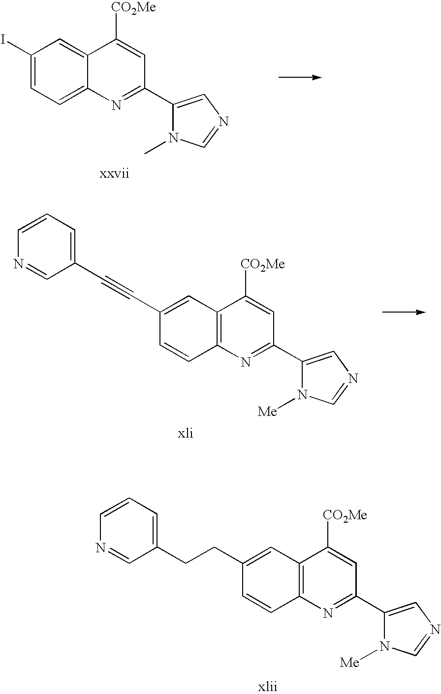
C1(I)=CC=C2C(=C1)C([CO2Me])=CC(C1=CN=CN1C)=N2.C1(C#CC2=CC=CN=C2)=CC2=C(C=C1)N=C(C1=CN=CN1[Me])C=C2[CO2Me].C1(CCC2=CC=CN=C2)=CC2=C(C=C1)N=C(C1=CN=CN1[Me])C=C2[CO2Me]
